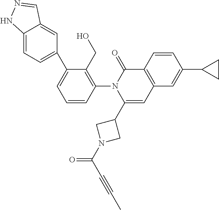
C1=CC(N2C(C3CN(C(C#CC)=O)C3)=CC3=C(C2=O)C=CC(C2CC2)=C3)=C(CO)C(C2=CC=C3C(=C2)C=NN3)=C1
